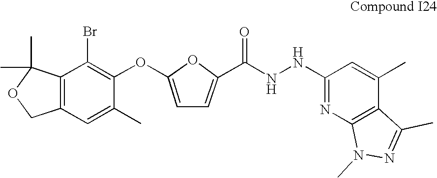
C12=C(C(Br)=C(OC3=CC=C(C(=O)NNC4=NC5=C(C(C)=C4)C(C)=NN5C)O3)C(C)=C1)C(C)(C)OC2
